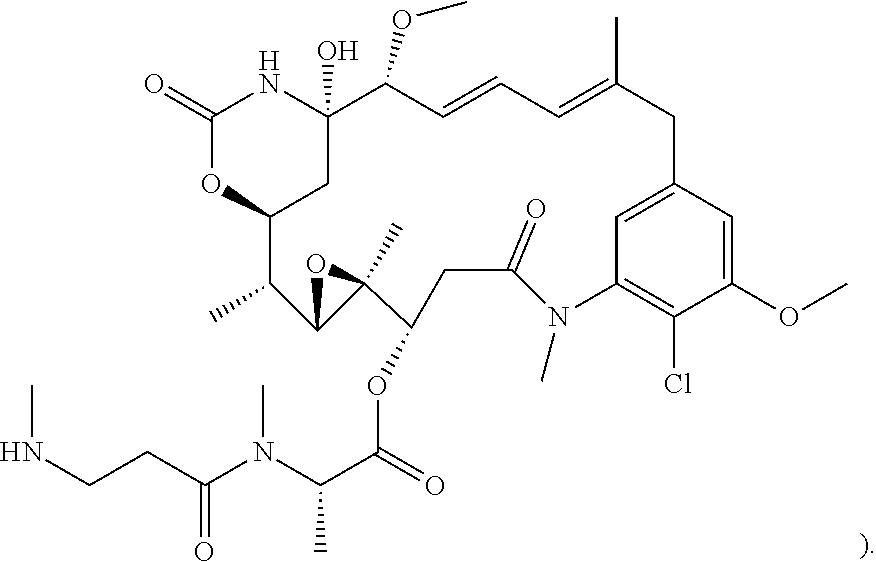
N1C2(O)C(OC)C=CC=C(C)CC3=CC(=C(Cl)C(OC)=C3)N(C)C(=O)CC(OC(C(N(C(CCNC)=O)C)C)=O)C3(C)C(C(C)C(OC1=O)C2)O3
